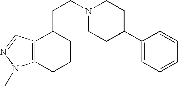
C12=C(N(C)N=C1)CCCC2CCN1CCC(C2=CC=CC=C2)CC1
